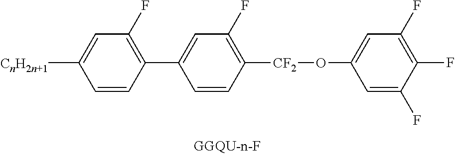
C1(F)=C([CF2]OC2=CC(F)=C(F)C(F)=C2)C=CC(C2=C(F)C=C([CnH2n+1])C=C2)=C1
